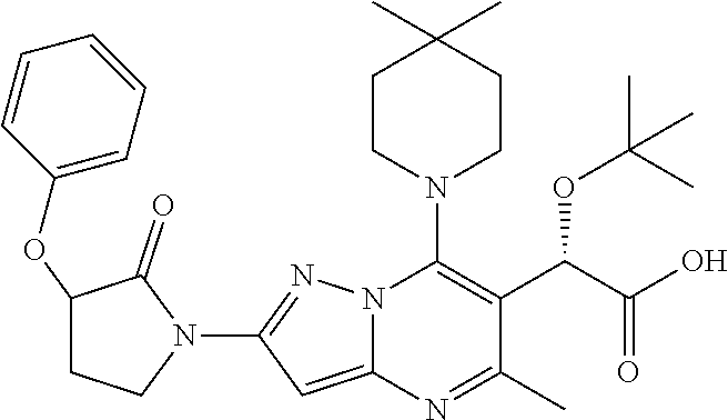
CC1(C)CCN(C2=C(C(C(=O)O)OC(C)(C)C)C(C)=NC3=CC(N4C(=O)C(OC5=CC=CC=C5)CC4)=NN23)CC1
